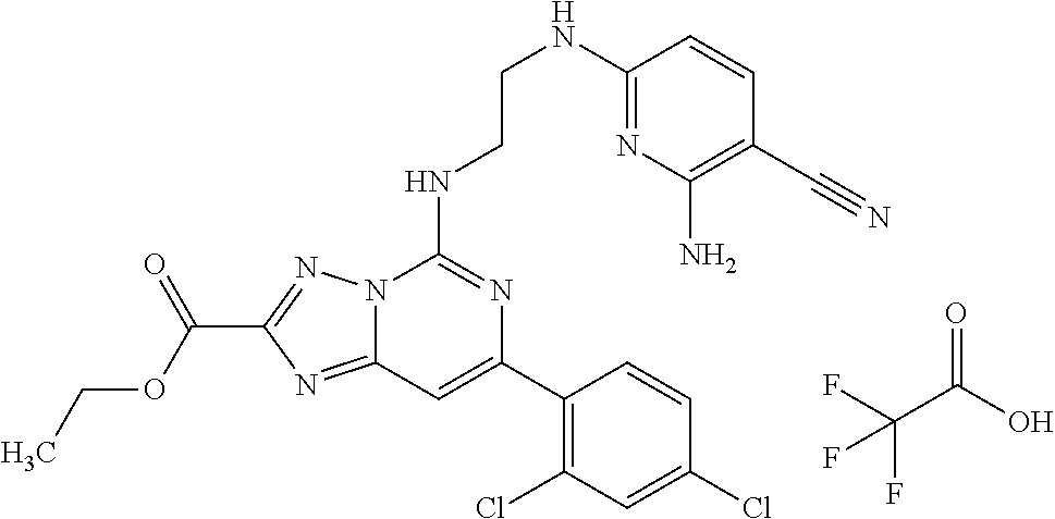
C12=NC(C(OCC)=O)=NN1C(NCCNC1=NC(N)=C(C#N)C=C1)=NC(C1=C(Cl)C=C(Cl)C=C1)=C2.C(C(O)=O)(F)(F)F
